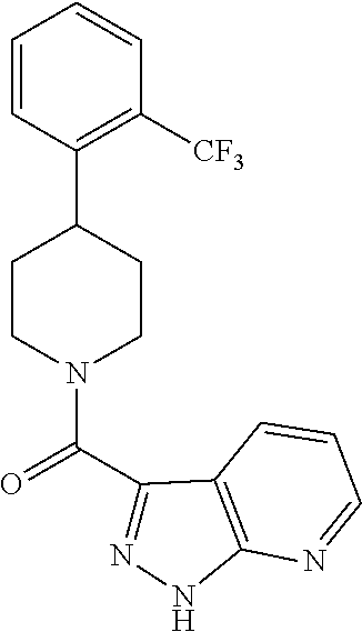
C1=CC(C2CCN(C(C3=NNC4=C3C=CC=N4)=O)CC2)=C([CF3])C=C1
